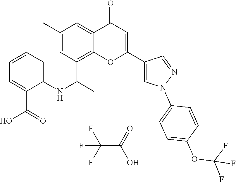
FC(F)(F)C(=O)O.C12=C(C(C)NC3=CC=CC=C3C(O)=O)C=C(C)C=C1C(=O)C=C(C1=CN(C3=CC=C(OC(F)(F)F)C=C3)N=C1)O2
